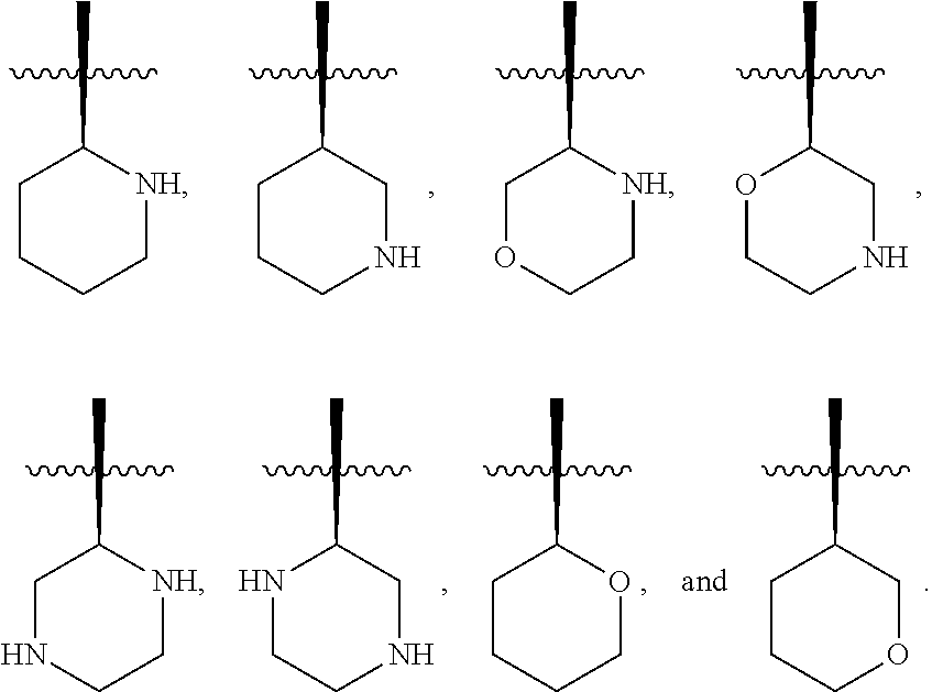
C1CCC[NH]C1C.C1OCC[NH]C1C.C1CCNCC1C.O1CCNCC1C.C1NCC[NH]C1C.N1CCNCC1C.C1CCCOC1C.C1CCOCC1C
